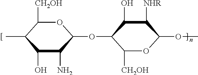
O1C([CH2OH])C(C)C(O)C(N)C1OC1C([CH2OH])OC(OC)C([NHR])C1O
